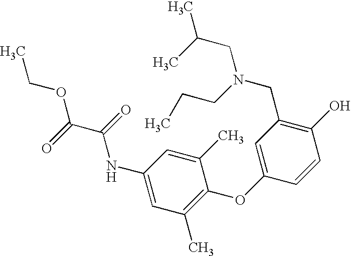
C1(NC(C(OCC)=O)=O)=CC(C)=C(OC2=CC(CN(CC(C)C)CCC)=C(O)C=C2)C(C)=C1
